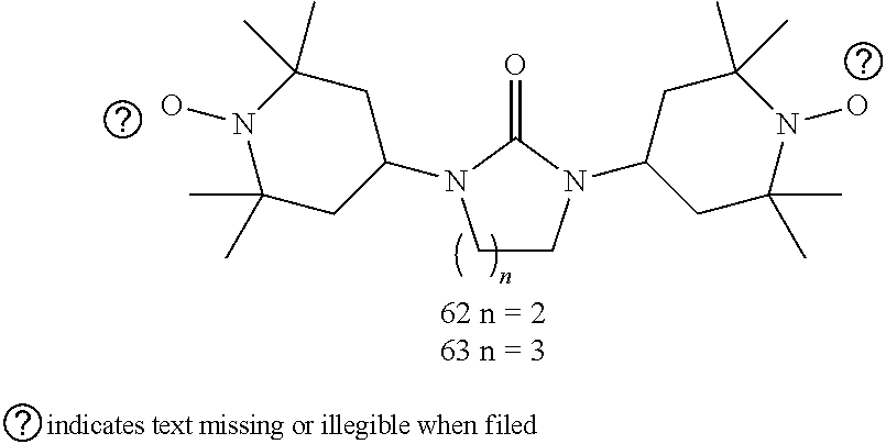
C1CN(C2CC(C)(C)N(O)C(C)(C)C2)C(=O)N1C1CC(C)(C)N(O)C(C)(C)C1
